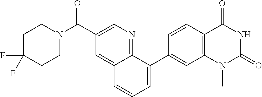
N1(C)C(=O)NC(=O)C2=C1C=C(C1=CC=CC3=CC(C(N4CCC(F)(F)CC4)=O)=CN=C31)C=C2
